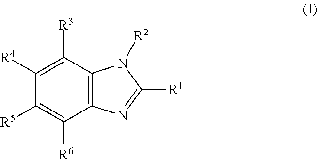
C1([R4])=C([R3])C2=C(C([R6])=C1[R5])N=C([R1])N2[R2]
